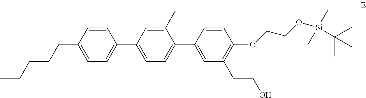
C1=CC(CCCCC)=CC=C1C1=CC=C(C2=CC(CCO)=C(OCCO[Si](C)(C)C(C)(C)C)C=C2)C(CC)=C1
